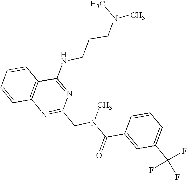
C1=CC2=C(C=C1)C(NCCCN(C)C)=NC(CN(C(C1=CC(C(F)(F)F)=CC=C1)=O)C)=N2
